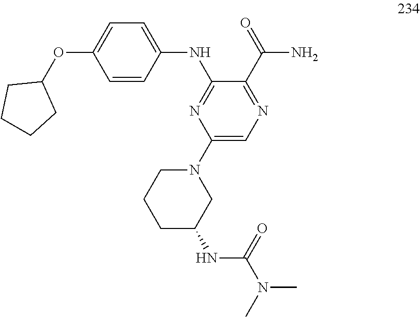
N(C1=NC(N2CCCC(NC(N(C)C)=O)C2)=CN=C1C(=O)N)C1=CC=C(OC2CCCC2)C=C1
